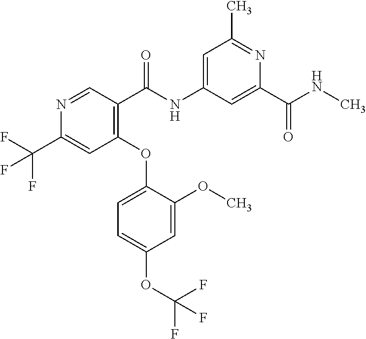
C1=C(NC(C2=C(OC3=CC=C(OC(F)(F)F)C=C3OC)C=C(C(F)(F)F)N=C2)=O)C=C(C(NC)=O)N=C1C
